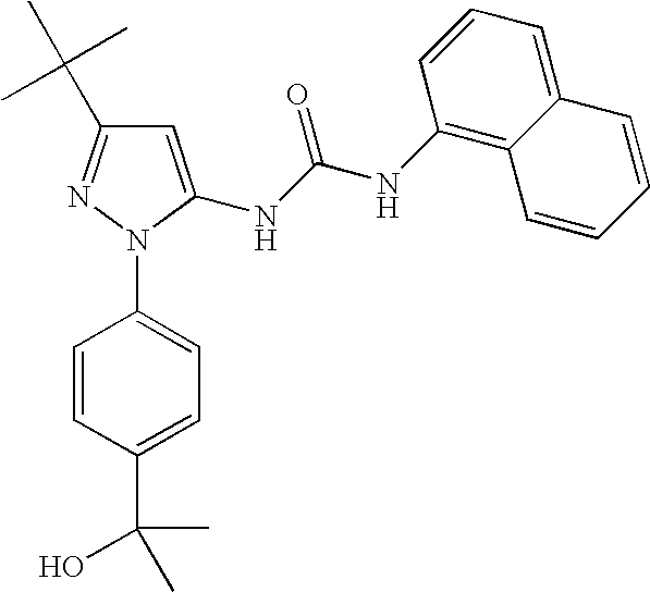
C1=C(NC(NC2=C3C(=CC=C2)C=CC=C3)=O)N(C2=CC=C(C(O)(C)C)C=C2)N=C1C(C)(C)C
